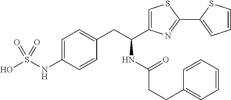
OS(NC1=CC=C(CC(C2=CSC(C3=CC=CS3)=N2)NC(CCC2=CC=CC=C2)=O)C=C1)(=O)=O
